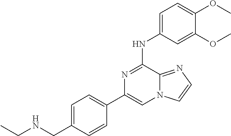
C1=C(CNCC)C=CC(C2=CN3C(=NC=C3)C(NC3=CC=C(OC)C(OC)=C3)=N2)=C1
